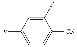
C1=C(C)C=C(F)C([CN])=C1
